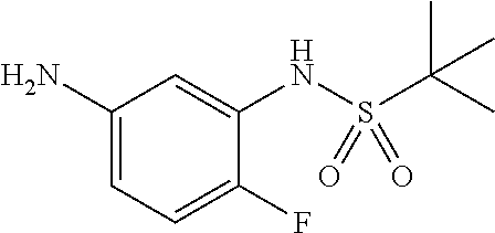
NC1=CC=C(F)C(NS(C(C)(C)C)(=O)=O)=C1
